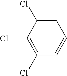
C1=CC=C(Cl)C(Cl)=C1Cl
